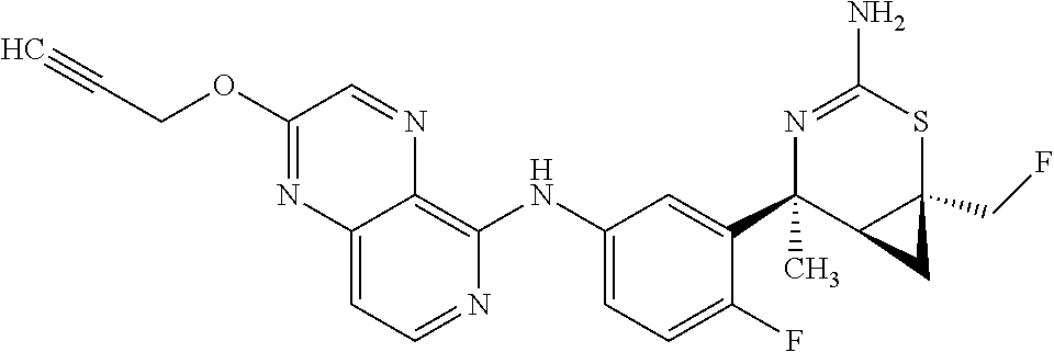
C12=CC=NC(NC3=CC=C(F)C(C4(C)C5C(CF)(SC(N)=N4)C5)=C3)=C1N=CC(OCC#C)=N2
